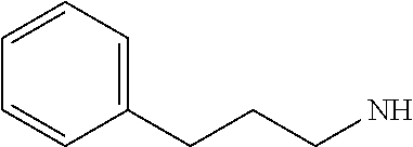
C1(CCCN)=CC=CC=C1
